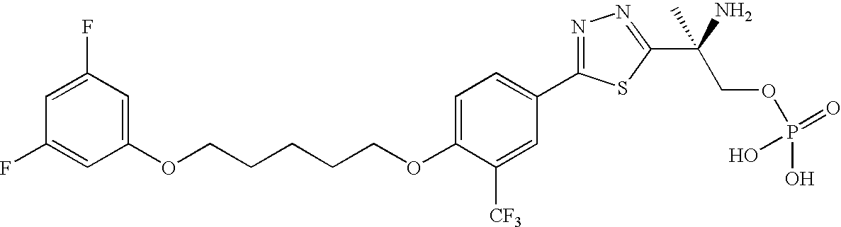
C(CCCCOC1=CC=C(C2=NN=C(C(COP(O)(=O)O)(N)C)S2)C=C1[CF3])OC1=CC(F)=CC(F)=C1
